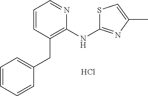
C1=CC(CC2=CC=CC=C2)=C(NC2=NC(C)=CS2)N=C1.Cl
